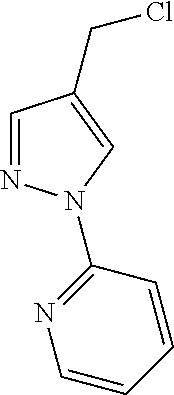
C1=NN(C2=NC=CC=C2)C=C1CCl
